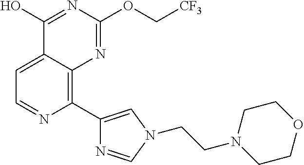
C1=C2C(=C(C3=CN(CCN4CCOCC4)C=N3)N=C1)N=C(OC[CF3])N=C2O
